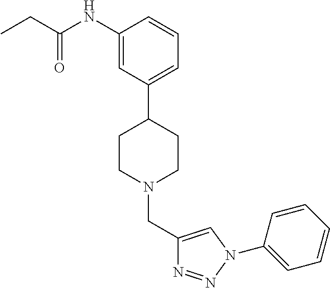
C1(NC(CC)=O)=CC(C2CCN(CC3=CN(C4=CC=CC=C4)N=N3)CC2)=CC=C1
